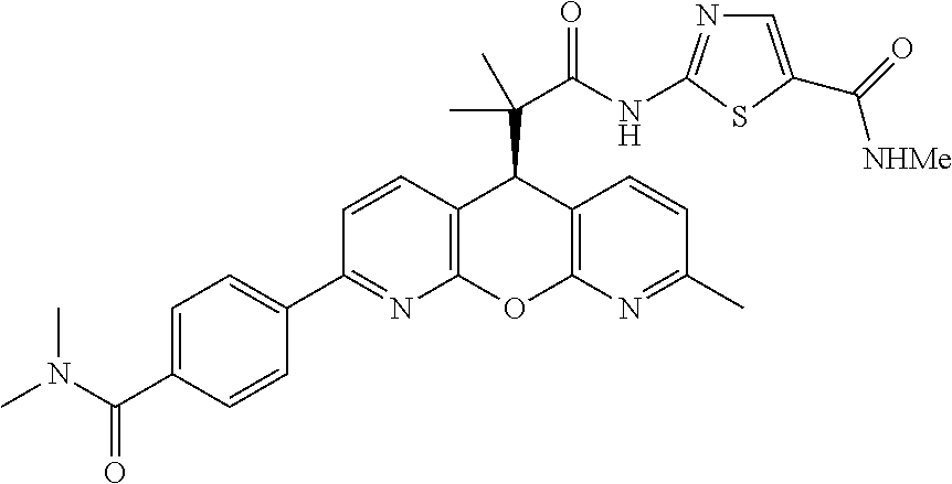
C1=CC(C2=CC=C(C(N(C)C)=O)C=C2)=NC2=C1C(C(C(NC1=NC=C(C(=O)[NHMe])S1)=O)(C)C)C1=C(O2)N=C(C)C=C1
